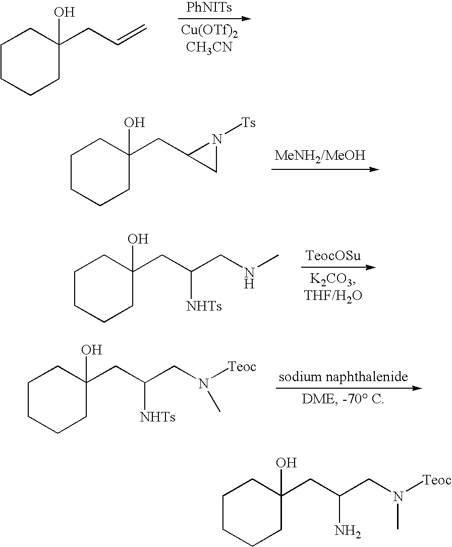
[PhNITs].C1CCCC(O)(CC=C)C1.C1CCCC(O)(CC2CN2[Ts])C1.C1CCCC(O)(CC(CNC)[NHTs])C1.C1CCCC(O)(CC(CN([Teoc])C)[NHTs])C1.C1CCCC(O)(CC(CN([Teoc])C)N)C1
